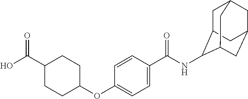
OC(C1CCC(OC2=CC=C(C(NC3C4CC5CC(CC3C5)C4)=O)C=C2)CC1)=O
